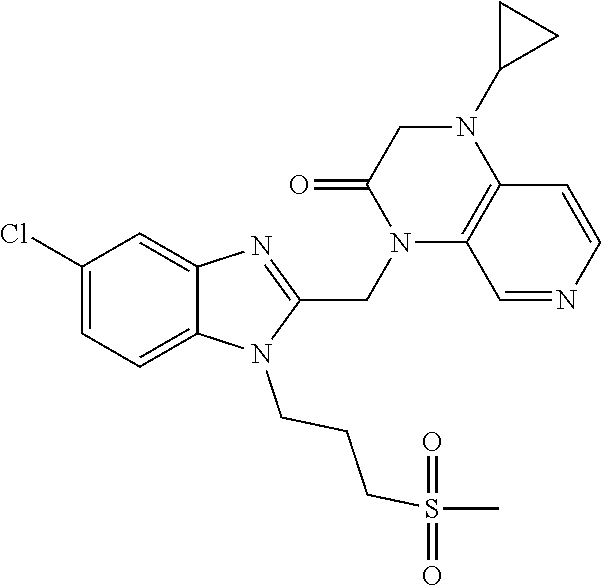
C1(Cl)=CC=C2C(=C1)N=C(CN1C3=C(N(C4CC4)CC1=O)C=CN=C3)N2CCCS(C)(=O)=O
